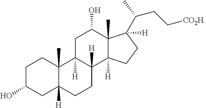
C1C(O)CC2([H])C(C)(C1)C1([H])C([H])(CC2)C2([H])C(C)(C(O)C1)C([H])(C(CC[CO2H])C)CC2
